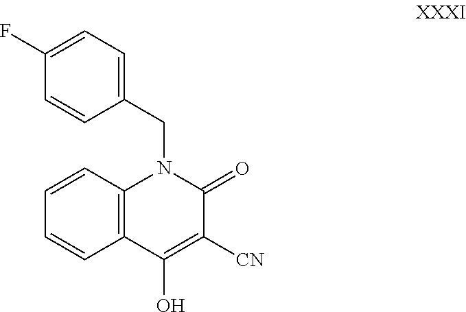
C12=C(N(CC3=CC=C(F)C=C3)C(=O)C([CN])=C1O)C=CC=C2
